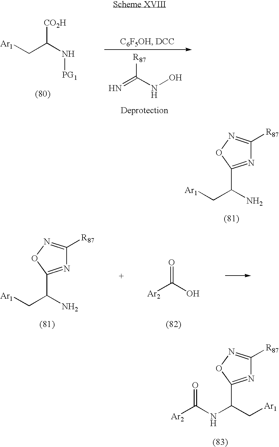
[CO2H]C(N[PG1])C[Ar1].N=C(NO)[R87].N1=C(C(N)C[Ar1])ON=C1[R87].N1=C(C(N)C[Ar1])ON=C1[R87].O=C(O)[Ar2].N1=C(C(C[Ar1])NC(=O)[Ar2])ON=C1[R87]
